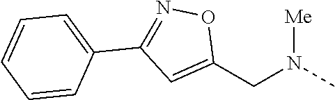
C1(CN([Me])C)=CC(C2=CC=CC=C2)=NO1
